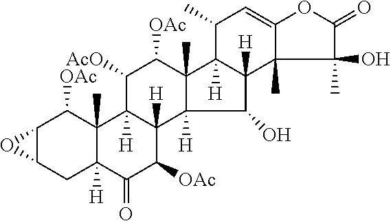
C12C(CC3([H])C(C)(C1[OAc])C1([H])C([H])(C([OAc])C3=O)C3([H])C(C)(C([OAc])C1[AcO])C1([H])C([H])(C3O)C3(C)C(=CC1C)OC(=O)C3(C)O)O2
